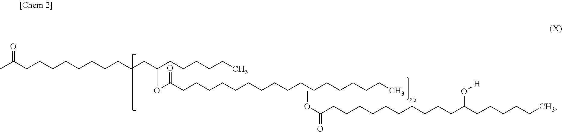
CC(CCCCCCCCCCC(CCCCCC)OC(CCCCCCCCCCCCCCCCC)=O)=O.COC(CCCCCCCCCCC(CCCCCC)O[H])=O
